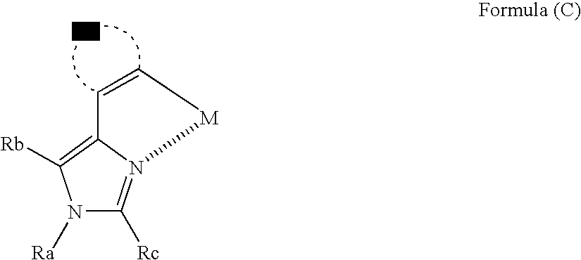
N1([Ra])C([Rc])=N2C(=C1[Rb])C=C[M]2
